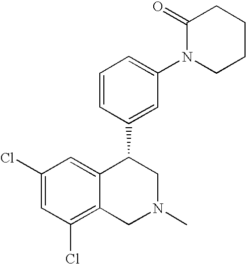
C1(Cl)=CC(Cl)=C2C(=C1)C(C1=CC(N3CCCCC3=O)=CC=C1)CN(C)C2
